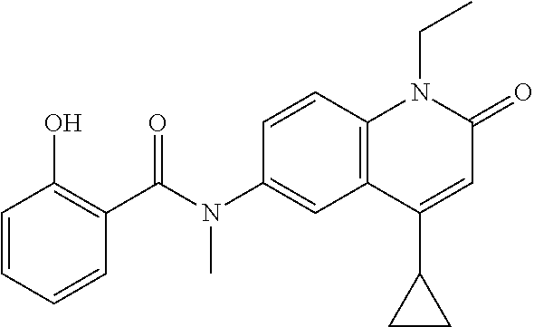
N(C1=CC2=C(C=C1)N(CC)C(=O)C=C2C1CC1)(C(C1=C(O)C=CC=C1)=O)C
